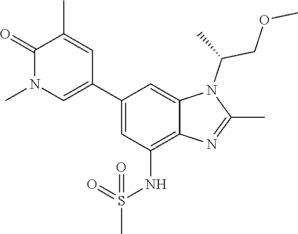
C1(=O)N(C)C=C(C2=CC(NS(=O)(C)=O)=C3C(=C2)N(C(C)COC)C(C)=N3)C=C1C
